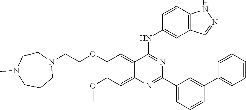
C(COC1=C(OC)C=C2C(=C1)C(NC1=CC3=C(C=C1)NN=C3)=NC(C1=CC=CC(C3=CC=CC=C3)=C1)=N2)N1CCCN(C)CC1
